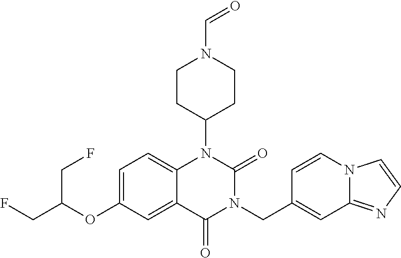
C1=C(OC(CF)CF)C=C2C(=C1)N(C1CCN(C=O)CC1)C(=O)N(CC1=CC3=NC=CN3C=C1)C2=O
